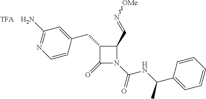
C1(=O)N(C(NC(C2=CC=CC=C2)C)=O)C(C=N[OMe])C1CC1=CC(N)=NC=C1.[TFA]
